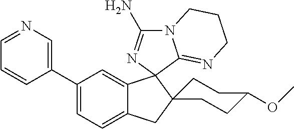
C1(C2=CN=CC=C2)=CC=C2C(=C1)C1(C3(C2)CCC(OC)CC3)N=C(N)N2C1=NCCC2
